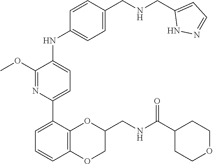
C1(C2=CC=C(NC3=CC=C(CNCC4=CC=NN4)C=C3)C(OC)=N2)=CC=CC2=C1OC(CNC(C1CCOCC1)=O)CO2
